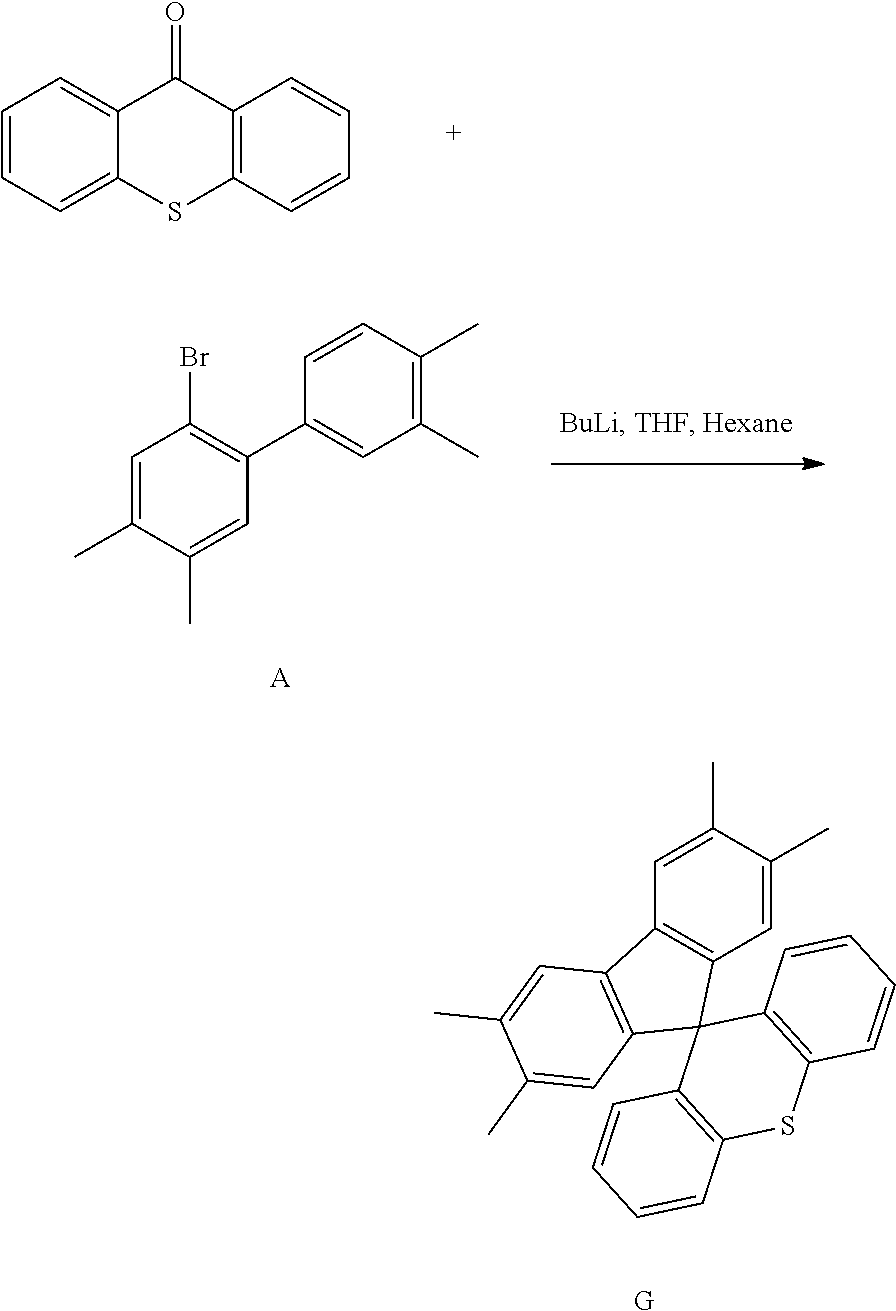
C1=CC=C2C(=C1)C(=O)C1=C(S2)C=CC=C1.C12=C(C=C(C)C(C)=C1)C1(C3=C2C=C(C)C(C)=C3)C2=C(SC3=C1C=CC=C3)C=CC=C2.[G].C1=C(C)C(C)=CC(C2=CC(C)=C(C)C=C2)=C1Br.[A]
